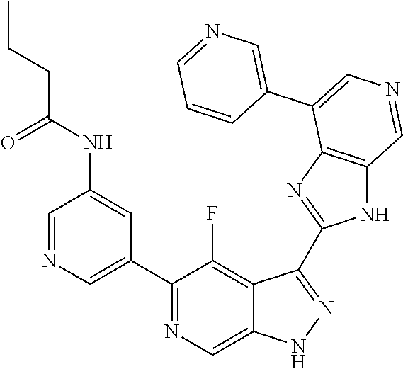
C1(C2=CN=CC(NC(CCC)=O)=C2)=NC=C2C(=C1F)C(C1=NC3=C(N1)C=NC=C3C1=CN=CC=C1)=NN2
